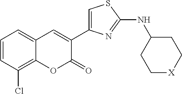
C1=CC(Cl)=C2C(=C1)C=C(C1=CSC(NC3CC[X]CC3)=N1)C(=O)O2
